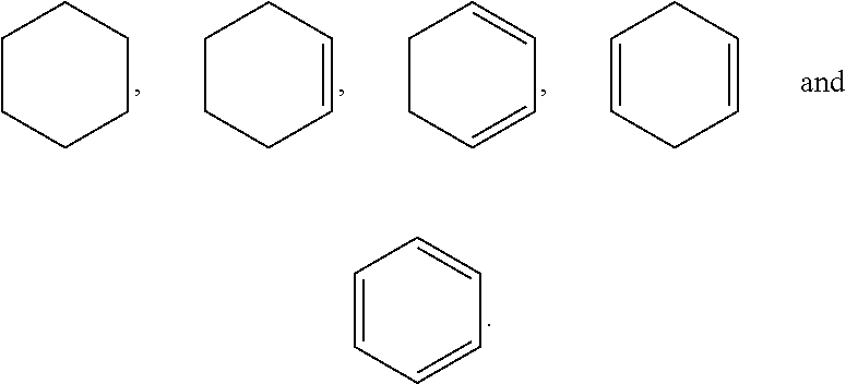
C1=CC=CC=C1.C1CCCCC1.C1CCC=CC1.C1CC=CC=C1.C1=CCC=CC1
